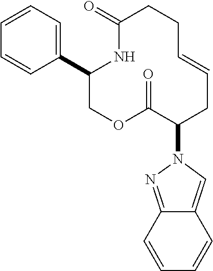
C1(C2=CC=CC=C2)COC(=O)C(N2N=C3C(=C2)C=CC=C3)CC=CCCC(=O)N1
